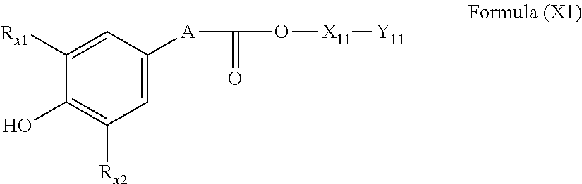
C1([Rx1])=CC([A]C(O[X11][Y11])=O)=CC([Rx2])=C1O
